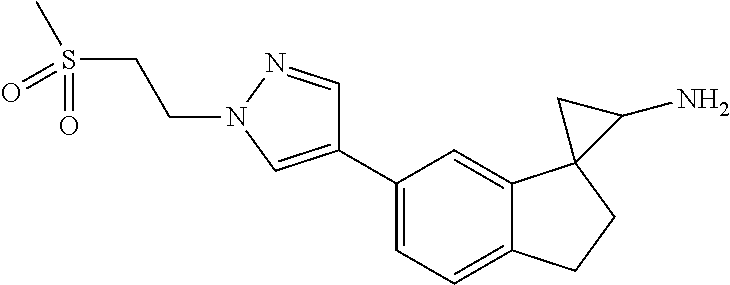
C1=C(C2=CN(CCS(C)(=O)=O)N=C2)C=C2C(=C1)CCC21C(N)C1
